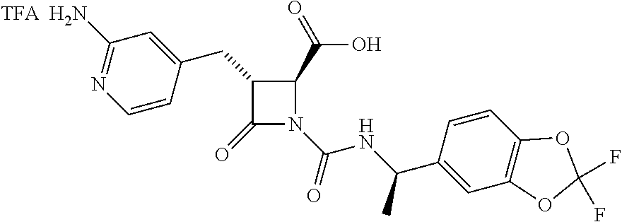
C1(CC2=CC([TFA  H2N])=NC=C2)C(=O)N(C(=O)NC(C2=CC3=C(C=C2)OC(F)(F)O3)C)C1C(=O)O
